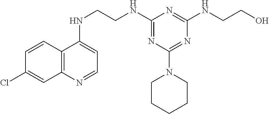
C1=CC2=C(C=C1Cl)N=CC=C2NCCNC1=NC(N2CCCCC2)=NC(NCCO)=N1
